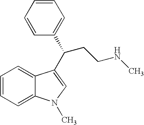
C1=CC=C2C(=C1)C(C(C1=CC=CC=C1)CCNC)=CN2C
